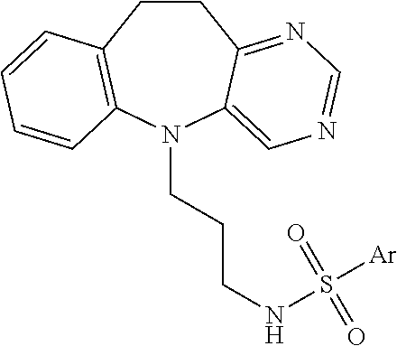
C1CC2=C(N(CCCNS([Ar])(=O)=O)C3=CN=CN=C13)C=CC=C2
